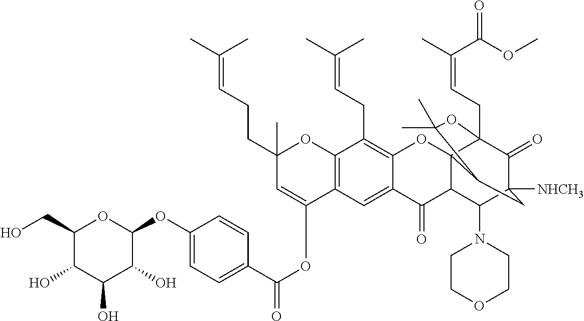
C1(O)C(CO)OC(OC2=CC=C(C(OC3=CC(C)(CCC=C(C)C)OC4=C3C=C3C(=C4CC=C(C)C)OC45C(C3=O)C(N3CCOCC3)C3([NHCH3])C(=O)C4(CC=C(C)C(=O)OC)OC(C)(C)C5C3)=O)C=C2)C(O)C1O
